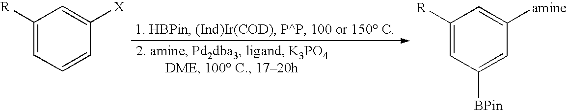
C1([R])=CC([BPin])=CC([amine])=C1.C1([R])=CC=CC([X])=C1
